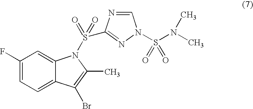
C1(F)=CC=C2C(=C1)N(S(=O)(=O)C1=NN(S(=O)(N(C)C)=O)C=N1)C(C)=C2Br
